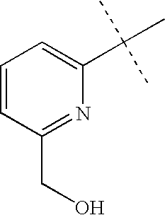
C1=CC(CO)=NC(C(C)(C)C)=C1
